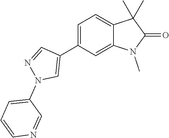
C1=C(C2=CN(C3=CC=CN=C3)N=C2)C=C2C(=C1)C(C)(C)C(=O)N2C
